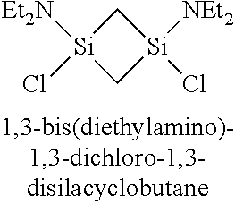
C1[Si](Cl)([Et2N])C[Si]1(Cl)[NEt2]
